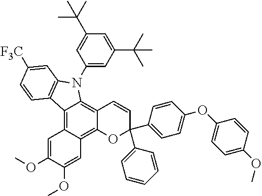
C12=C3C(=C4C(=C1N(C1=CC(C(C)(C)C)=CC(C(C)(C)C)=C1)C1=C2C=CC([F3C])=C1)C=CC(C1=CC=CC=C1)(C1=CC=C(OC2=CC=C(OC)C=C2)C=C1)O4)C=C(OC)C(OC)=C3
